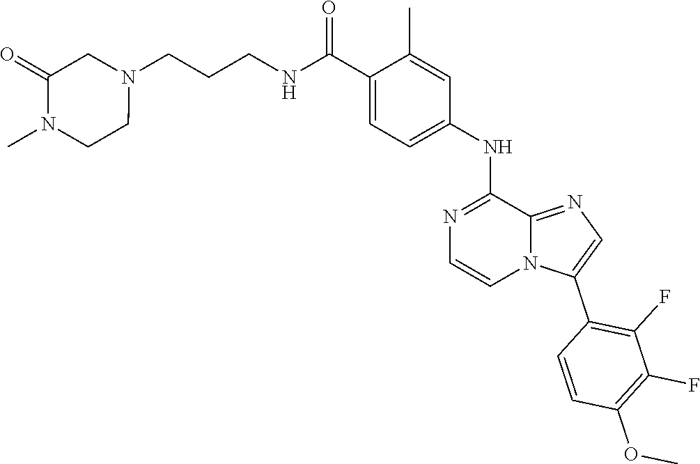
C1=C(C(NCCCN2CC(=O)N(C)CC2)=O)C(C)=CC(NC2=NC=CN3C2=NC=C3C2=C(F)C(F)=C(OC)C=C2)=C1
